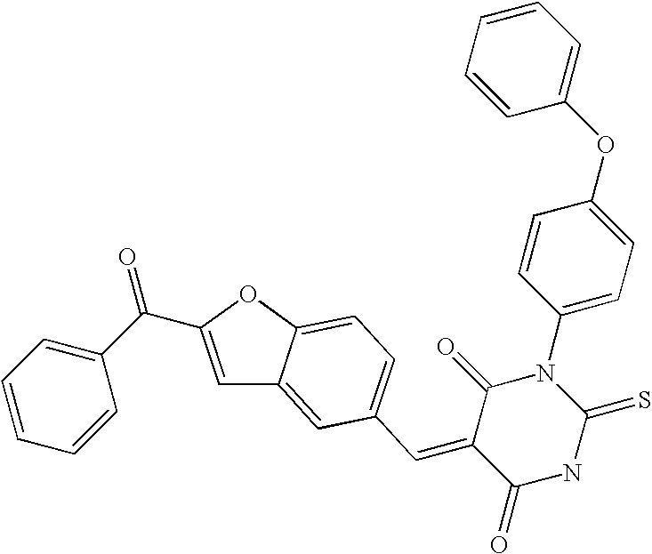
C1=C(C(C2=CC=CC=C2)=O)OC2=CC=C(C=C3C(=O)NC(=S)N(C4=CC=C(OC5=CC=CC=C5)C=C4)C3=O)C=C12
